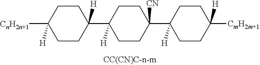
C1CC(C2([H])CCC([CnH2n+1])([H])CC2)([H])CCC1([CN])C1([H])CCC([CmH2m+1])([H])CC1
